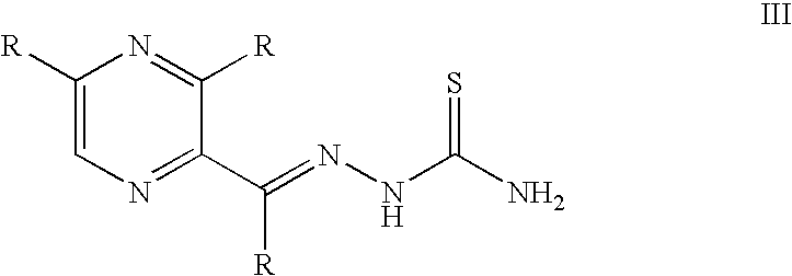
C1(C(=NNC(N)=S)[R])=NC=C([R])N=C1[R]
